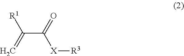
C(C(=O)[X][R3])(=C)[R1]
